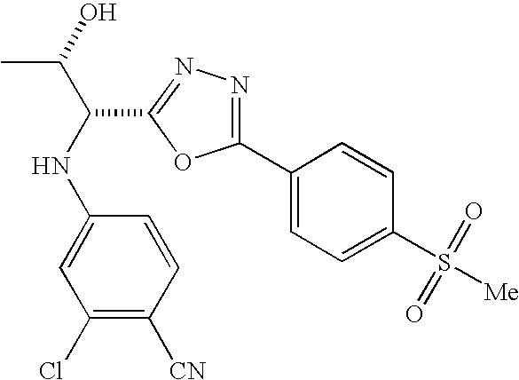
CC(O)C(C1=NN=C(C2=CC=C(S(=O)(=O)[Me])C=C2)O1)NC1=CC(Cl)=C([CN])C=C1
